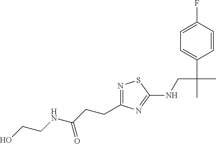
N1=C(CCC(NCCO)=O)N=C(NCC(C)(C2=CC=C(F)C=C2)C)S1
